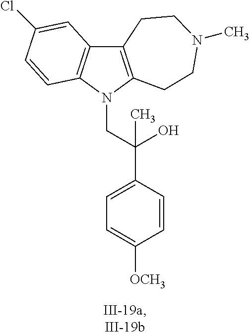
C12=C(N(CC(C3=CC=C([OCH3])C=C3)(O)C)C3=C1C=C(Cl)C=C3)CCN(C)CC2
